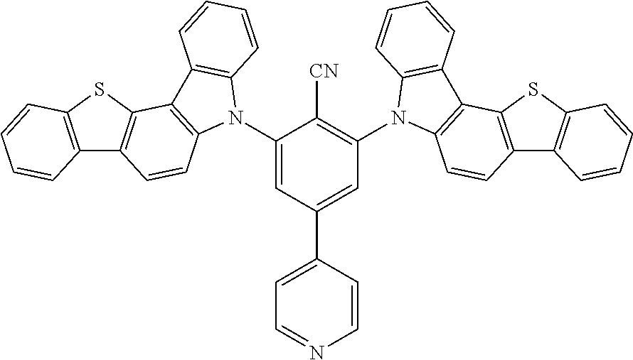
C1(N2C3=C(C4=C(C5=C(S4)C=CC=C5)C=C3)C3=C2C=CC=C3)=CC(C2=CC=NC=C2)=CC(N2C3=C(C4=C(C5=C(S4)C=CC=C5)C=C3)C3=C2C=CC=C3)=C1[CN]
